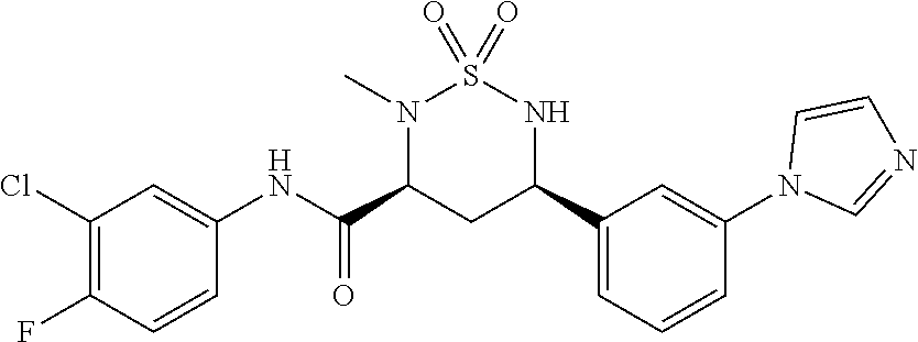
C1(Cl)=C(F)C=CC(NC(C2CC(C3=CC=CC(N4C=NC=C4)=C3)NS(=O)(=O)N2C)=O)=C1
